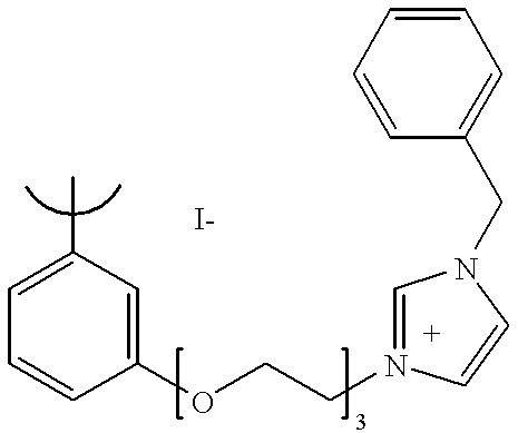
C1=C(C)C=C(OCCN2=CN(CC3=CC=CC=C3)C=C2)C=C1
